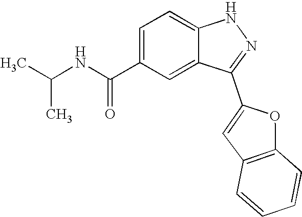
C1=C(C(=O)NC(C)C)C=C2C(=C1)NN=C2C1=CC2=C(C=CC=C2)O1
